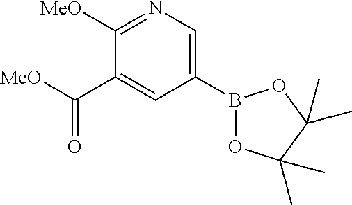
B1(C2=CN=C([MeO])C(C([MeO])=O)=C2)OC(C)(C)C(C)(C)O1
